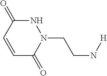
N1C(=O)C=CC(=O)N1CCN[H]
